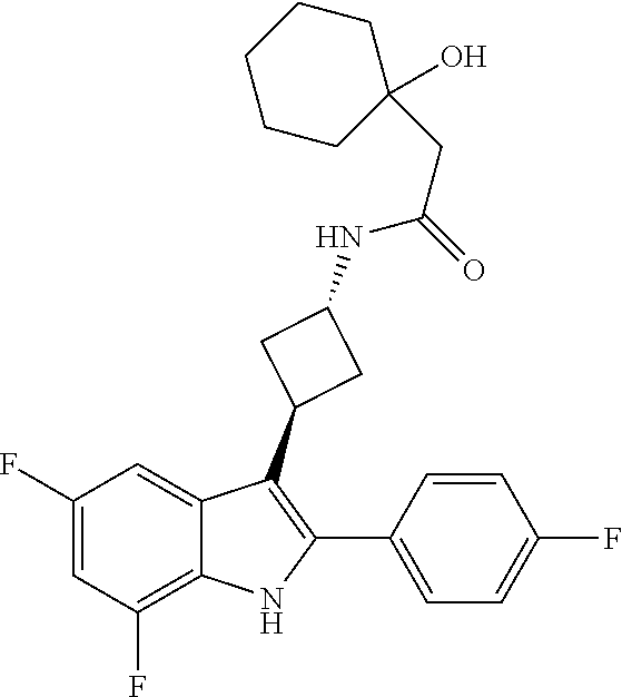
C1(F)=CC(F)=C2C(=C1)C(C1CC(NC(CC3(O)CCCCC3)=O)C1)=C(C1=CC=C(F)C=C1)N2
